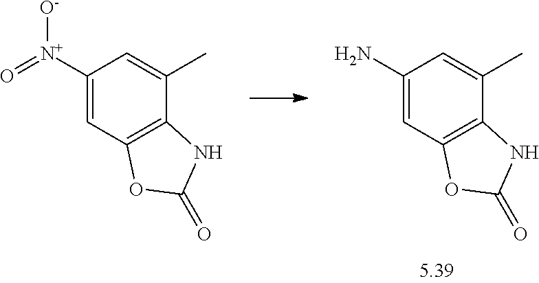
C1([N+]([O-])=O)=CC2=C(C(C)=C1)NC(=O)O2.C1(N)=CC2=C(C(C)=C1)NC(=O)O2
